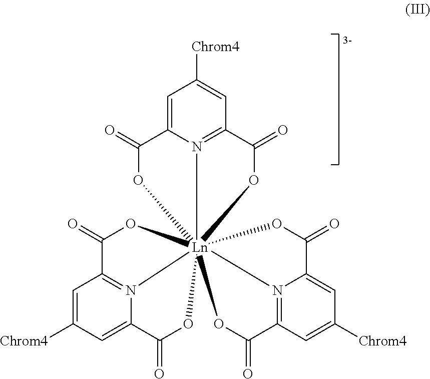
C1=C2N3=C(C=C1[Chrom4])C(=O)O[Ln]31456(OC2=O)(N2=C(C(=O)O1)C=C([Chrom4])C=C2C(=O)O4)N1=C(C=C([Chrom4])C=C1C(=O)O5)C(=O)O6
